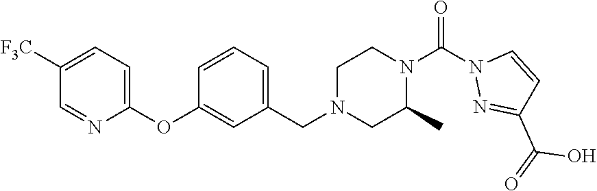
C1([F3C])=CC=C(OC2=CC(CN3CC(C)N(C(N4N=C(C(=O)O)C=C4)=O)CC3)=CC=C2)N=C1
